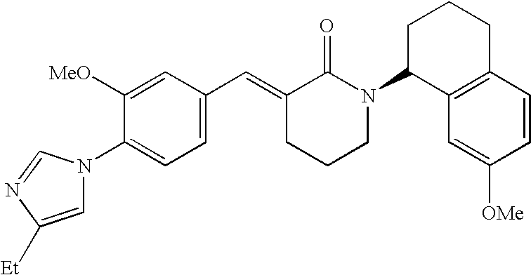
C1=C(C=C2CCCN(C3C4=C(CCC3)C=CC([OMe])=C4)C2=O)C=C([OMe])C(N2C=C([Et])N=C2)=C1
